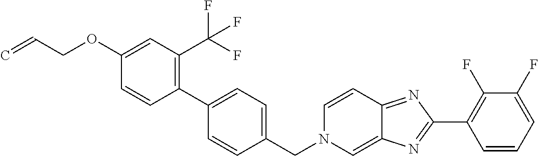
C1(OCC=C)=CC(C(F)(F)F)=C(C2=CC=C(CN3C=C4C(=NC(C5=C(F)C(F)=CC=C5)=N4)C=C3)C=C2)C=C1
